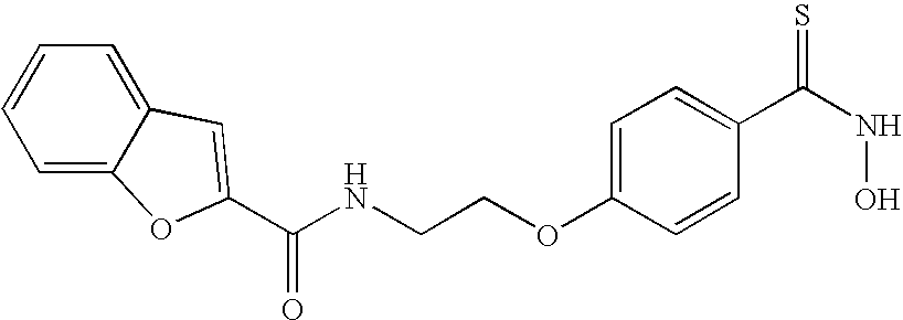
C1=C2C(=CC=C1)C=C(C(NCCOC1=CC=C(C(NO)=S)C=C1)=O)O2
